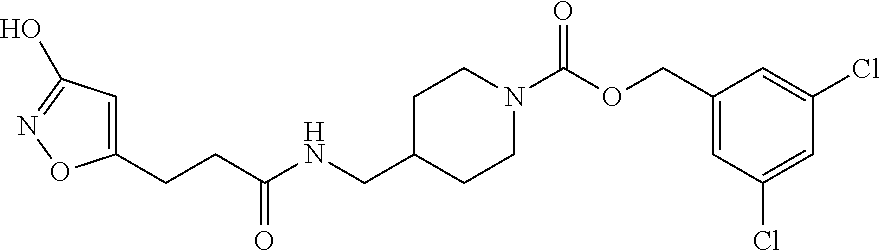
C1(COC(N2CCC(CNC(CCC3=CC(O)=NO3)=O)CC2)=O)=CC(Cl)=CC(Cl)=C1
